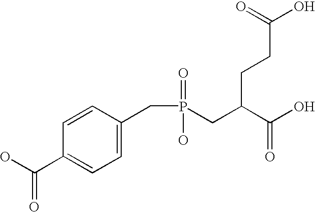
OC(C1=CC=C(CP(=O)(O)CC(C(O)=O)CCC(O)=O)C=C1)=O
